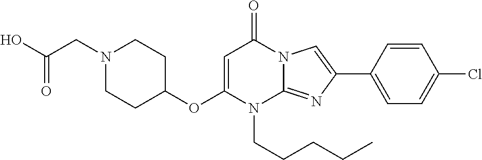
O(C1CCN(CC(O)=O)CC1)C1=CC(=O)N2C(=NC(C3=CC=C(Cl)C=C3)=C2)N1CCCCC
